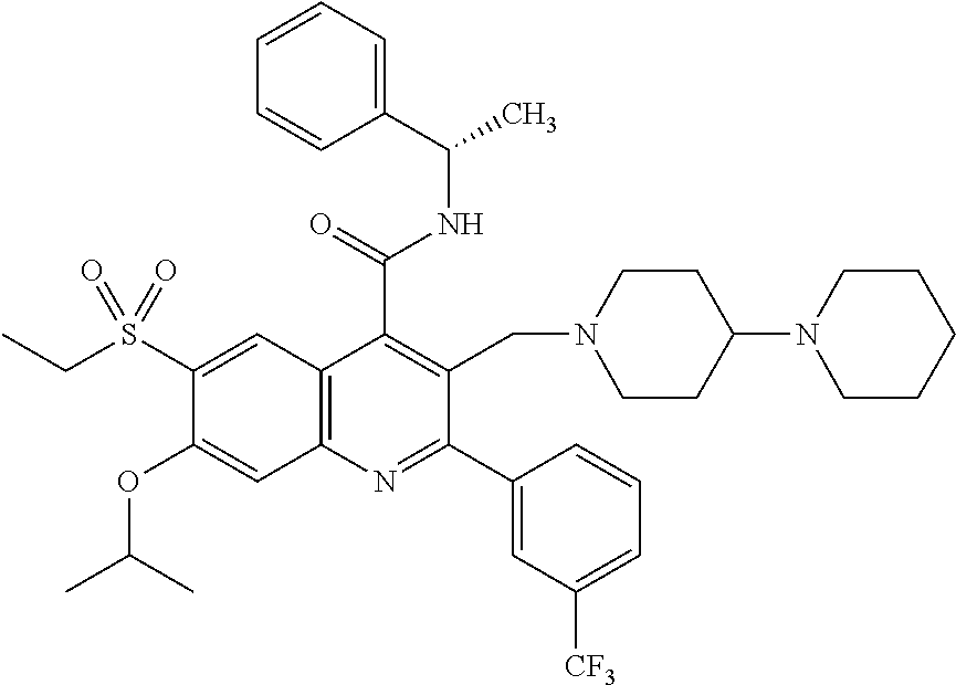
C1=CC=C(C(C)NC(C2=C(CN3CCC(N4CCCCC4)CC3)C(C3=CC([CF3])=CC=C3)=NC3=C2C=C(S(CC)(=O)=O)C(OC(C)C)=C3)=O)C=C1
